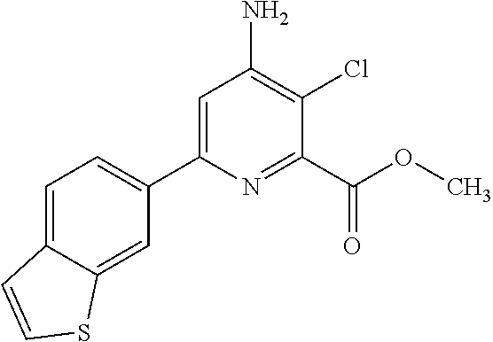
C1=C(C2=CC=C3C(=C2)SC=C3)N=C(C(OC)=O)C(Cl)=C1N
